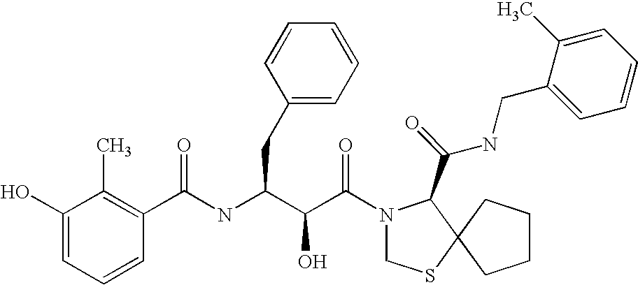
C1(C(NC(C(C(=O)N2CSC3(C2C(NCC2=CC=CC=C2C)=O)CCCC3)O)CC2=CC=CC=C2)=O)=C(C)C(O)=CC=C1
